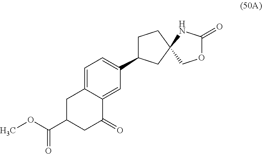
O(C(C1CC(=O)C2=CC(C3CCC4(C3)COC(=O)N4)=CC=C2C1)=O)C
